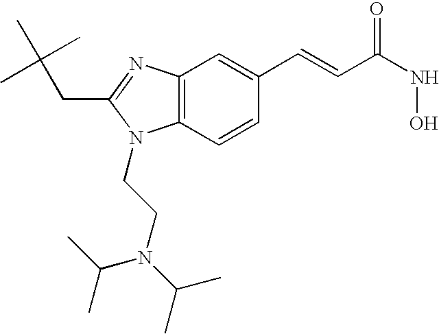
C12=C(C=CC(C=CC(=O)NO)=C1)N(CCN(C(C)C)C(C)C)C(CC(C)(C)C)=N2
